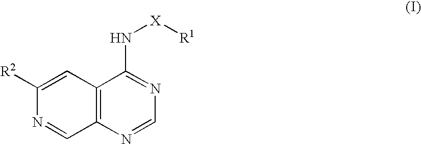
C12=C(N=CN=C1N[X][R1])C=NC([R2])=C2
